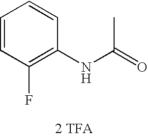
N(C(=O)C)C1=C(F)C=CC=C1.[2 TFA]
